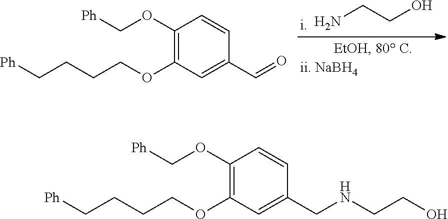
C1(OC[Ph])=C(OCCCC[Ph])C=C(CNCCO)C=C1.C1(OC[Ph])=C(OCCCC[Ph])C=C(C=O)C=C1.NCCO
